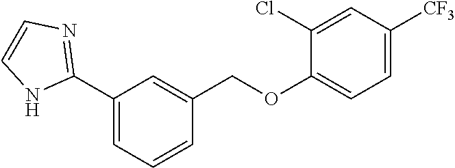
C1(Cl)=CC([CF3])=CC=C1OCC1=CC(C2=NC=CN2)=CC=C1
